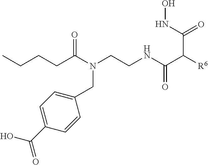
ONC(=O)C([R6])C(=O)NCCN(CC1=CC=C(C(=O)O)C=C1)C(CCCC)=O
